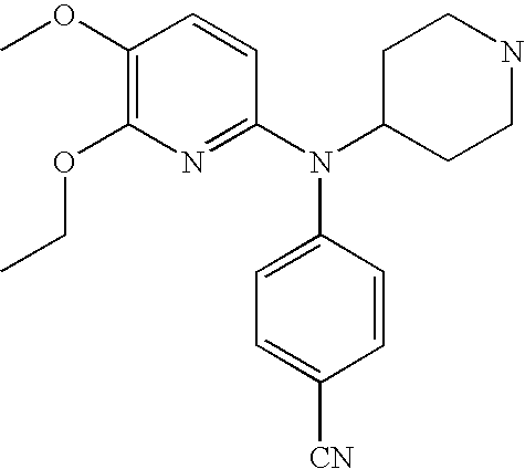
C1(OC)=C(OCC)N=C(N(C2CCNCC2)C2=CC=C([CN])C=C2)C=C1
